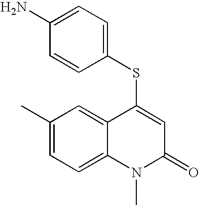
C1(SC2=CC(=O)N(C)C3=CC=C(C)C=C32)=CC=C(N)C=C1
